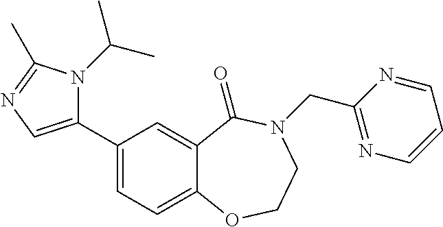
C1(C2=CC=C3C(=C2)C(=O)N(CC2=NC=CC=N2)CCO3)=CN=C(C)N1C(C)C
